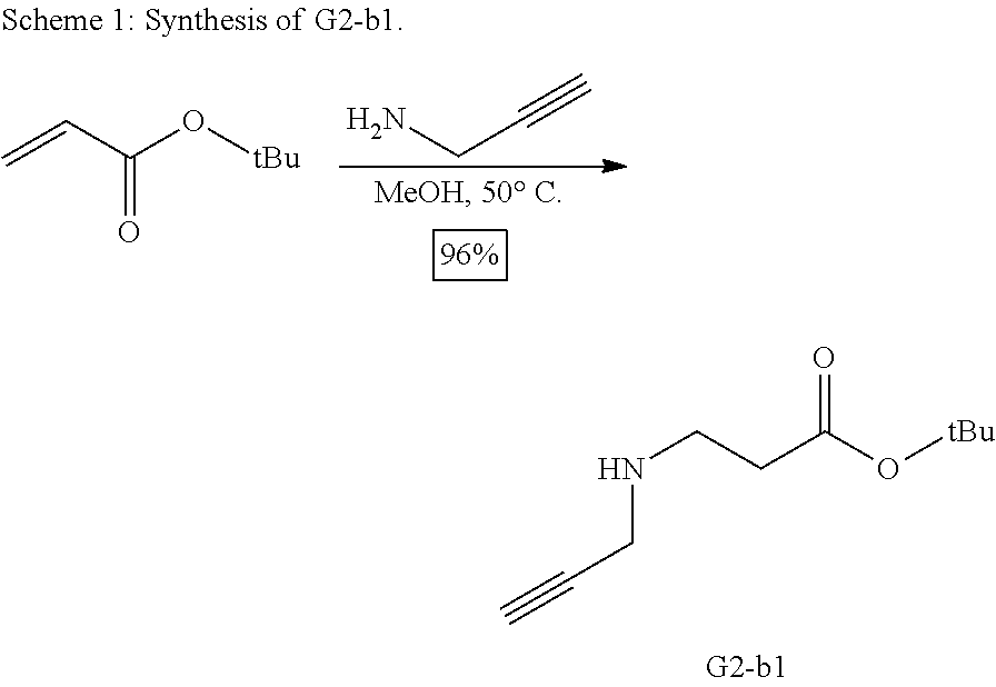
C(C(O[tBu])=O)CNCC#C.NCC#C.C=CC(O[tBu])=O
